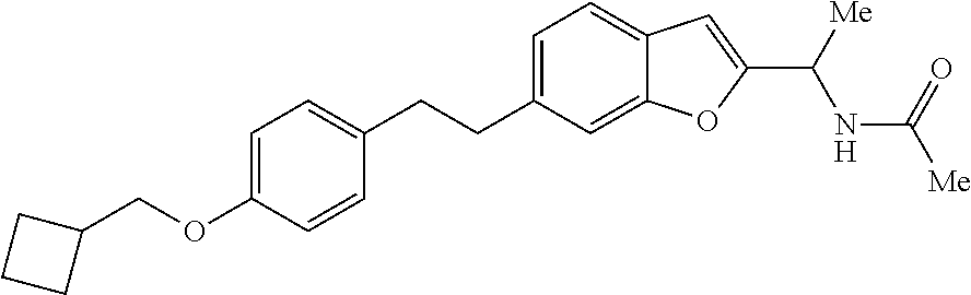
C1=C(CCC2=CC=C(OCC3CCC3)C=C2)C=C2C(=C1)C=C(C([Me])NC([Me])=O)O2
